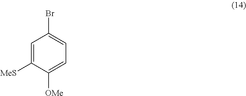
C1=C([MeS])C([OMe])=CC=C1Br
